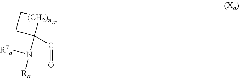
C1CC(C=O)(N([R7a])[Ra])[(CH2)n]1
